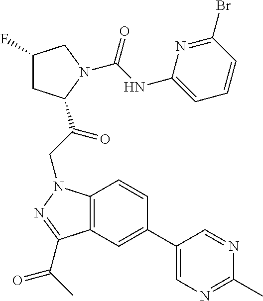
C1(NC(N2CC(F)CC2C(CN2C3=C(C(C(C)=O)=N2)C=C(C2=CN=C(C)N=C2)C=C3)=O)=O)=CC=CC(Br)=N1
